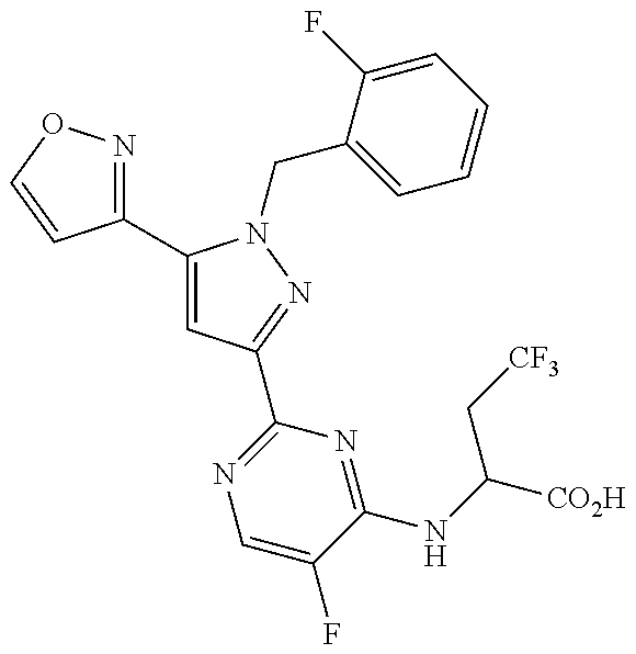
C1(C2=CC(C3=NC=C(F)C(NC([CO2H])C[CF3])=N3)=NN2CC2=CC=CC=C2F)=NOC=C1
